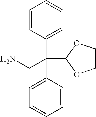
NCC(C1=CC=CC=C1)(C1=CC=CC=C1)C1OCCO1
